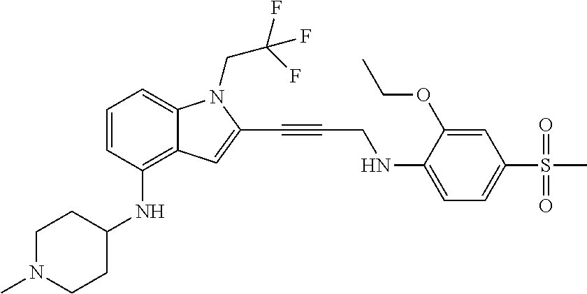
C1=CC(NC2CCN(C)CC2)=C2C(=C1)N(CC(F)(F)F)C(C#CCNC1=CC=C(S(C)(=O)=O)C=C1OCC)=C2
